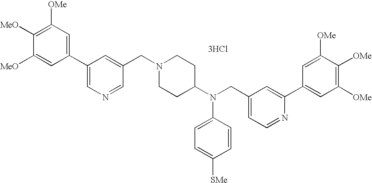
C1=C([MeO])C([MeO])=C([OMe])C=C1C1=CN=CC(CN2CCC(N(CC3=CC=NC(C4=CC([OMe])=C([OMe])C([OMe])=C4)=C3)C3=CC=C([SMe])C=C3)CC2)=C1.[3HCl]
